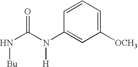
C1(N(C(N[Bu])=O)[H])=CC([OCH3])=CC=C1
